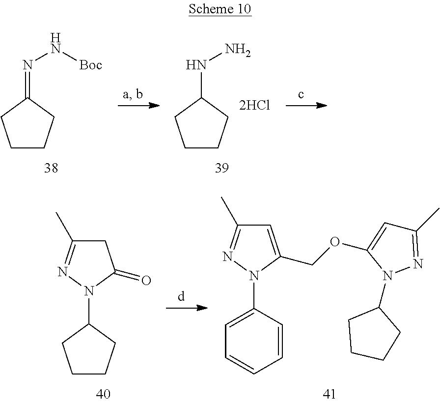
C1CCC(=NN[Boc])C1.C1CCC(NN)C1.C1CCC(N2C(=O)CC(C)=N2)C1.N1(C2=CC=CC=C2)C(COC2=CC(C)=NN2C2CCCC2)=CC(C)=N1
